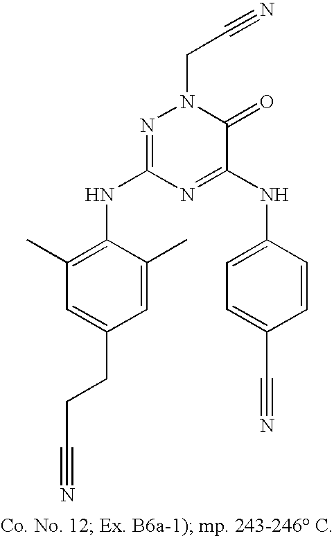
C1=C(CCC#N)C=C(C)C(NC2=NN(CC#N)C(=O)C(NC3=CC=C(C#N)C=C3)=N2)=C1C
